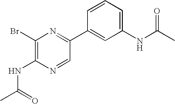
C1(Br)=C(NC(=O)C)N=CC(C2=CC(NC(C)=O)=CC=C2)=N1
